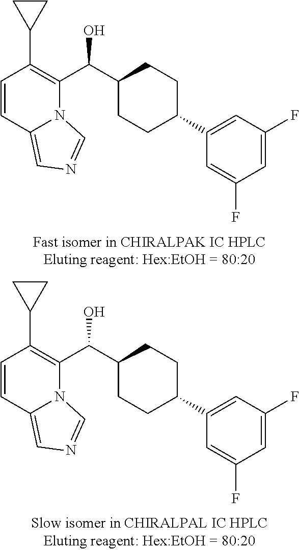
C1(F)=CC(F)=CC(C2CCC(C(C3=C(C4CC4)C=CC4=CN=CN34)O)CC2)=C1.C1(F)=CC(F)=CC(C2CCC(C(C3=C(C4CC4)C=CC4=CN=CN34)O)CC2)=C1
